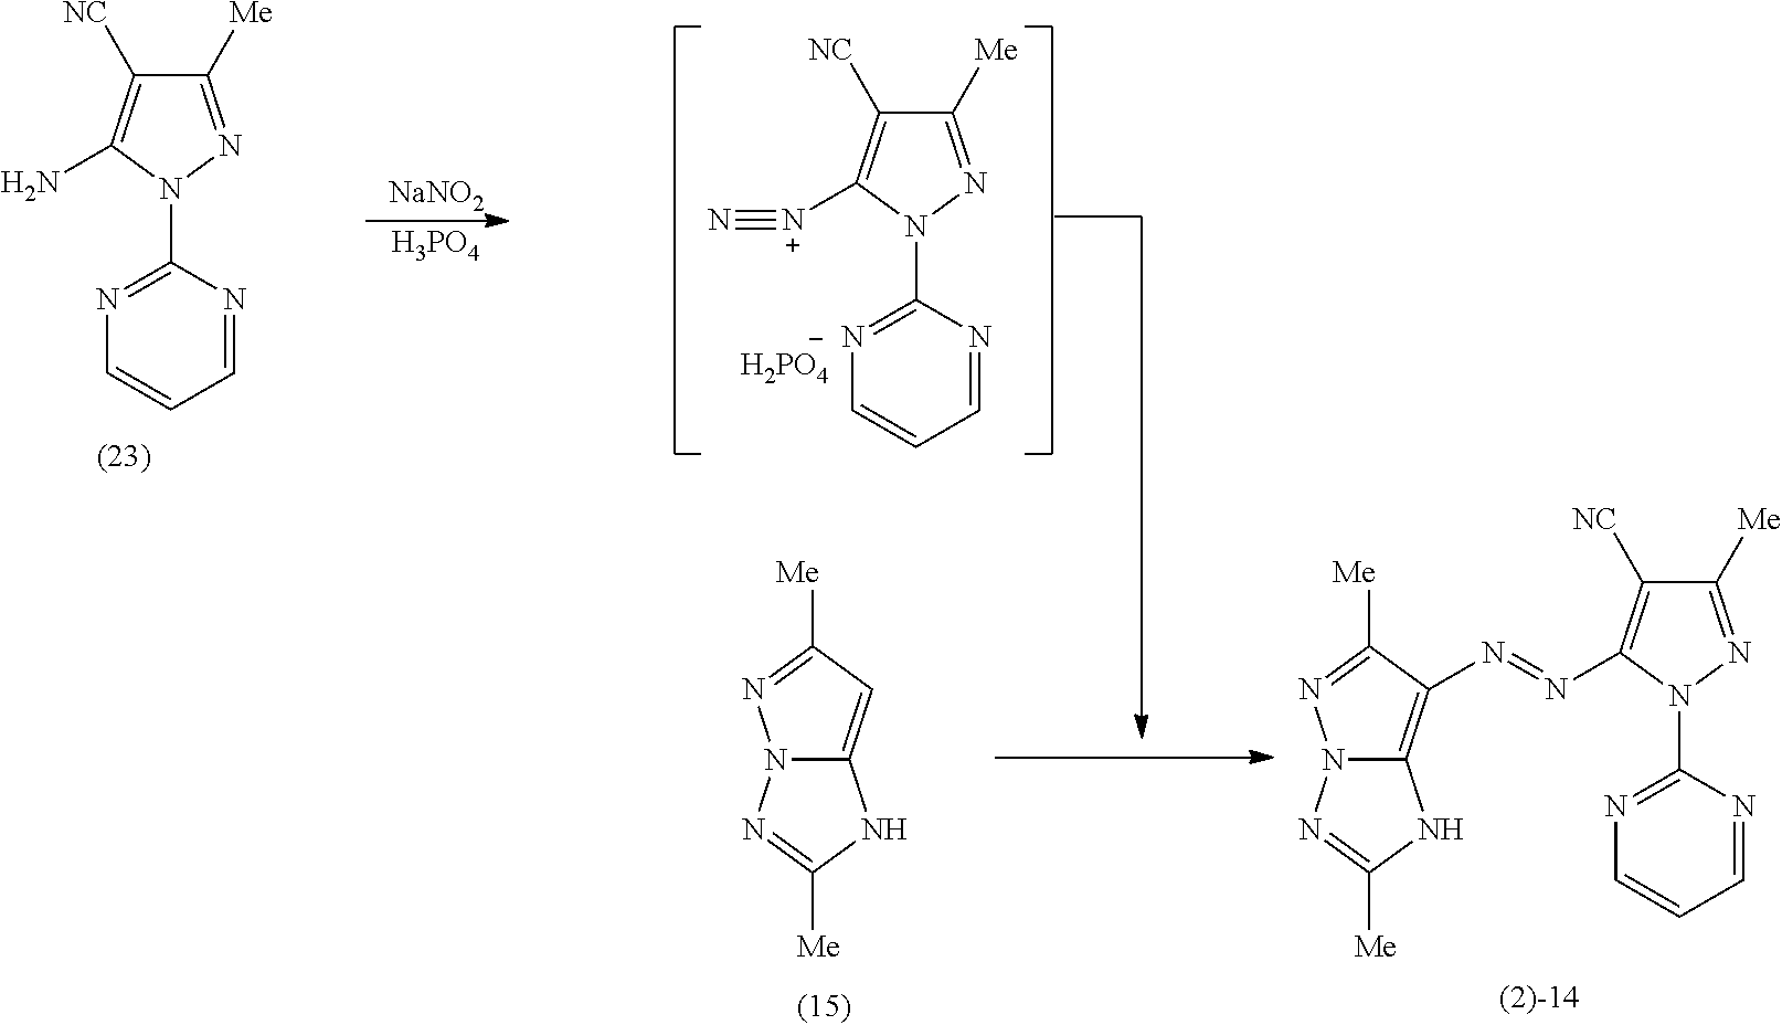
C1([Me])=NN(C2=NC=CC=N2)C(N)=C1[NC].[NaNO2].[H3PO4].[H2PO4].N12C(=C(N=NC3=C([NC])C([Me])=NN3C3=NC=CC=N3)C([Me])=N1)NC([Me])=N2.N12C(=CC([Me])=N1)NC([Me])=N2.C1([NC])=C([N+]#N)N(C2=NC=CC=N2)N=C1[Me]
